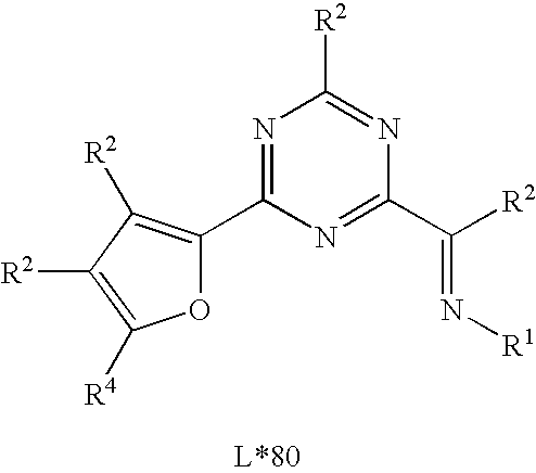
N1=C(C2=C([R2])C([R2])=C([R4])O2)N=C(C([R2])=N[R1])N=C1[R2]
